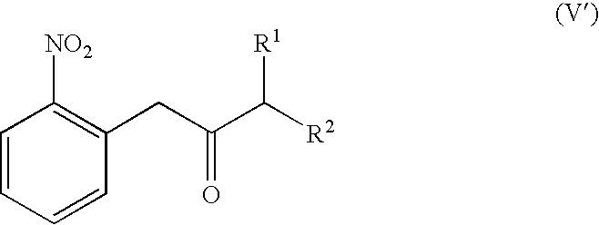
C1=CC=CC(CC(C([R1])[R2])=O)=C1[NO2]
